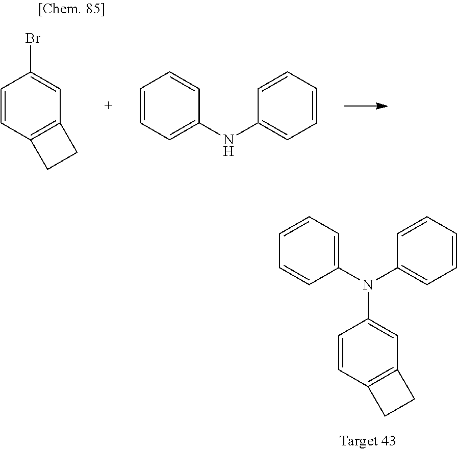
C1=CC=C(N(C2=CC=CC=C2)C2=CC3=C(C=C2)CC3)C=C1.C1=CC2=C(C=C1Br)CC2.C1=CC=C(NC2=CC=CC=C2)C=C1
